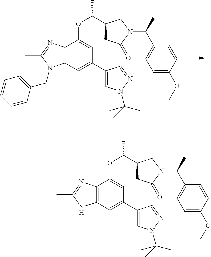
C1=C(C2=CC3=C(C(OC(C)C4CC(=O)N(C(C)C5=CC=C(OC)C=C5)C4)=C2)N=C(C)N3CC2=CC=CC=C2)C=NN1C(C)(C)C.C1=C(C2=CC3=C(C(OC(C)C4CC(=O)N(C(C)C5=CC=C(OC)C=C5)C4)=C2)N=C(C)N3)C=NN1C(C)(C)C
